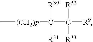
C[(CH2)p]C(C([R9])([R32])[R33])([R30])[R31]
